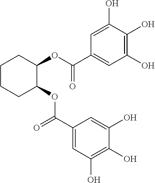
C1=C(O)C(O)=C(O)C=C1C(=O)OC1C(OC(C2=CC(O)=C(O)C(O)=C2)=O)CCCC1
